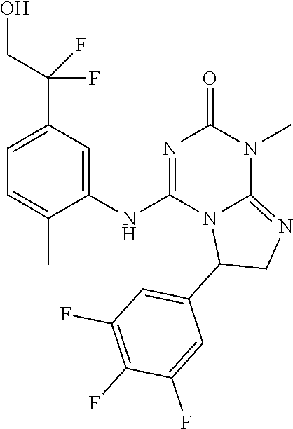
C1=C(C(CO)(F)F)C=C(NC2=NC(=O)N(C)C3=NCC(C4=CC(F)=C(F)C(F)=C4)N23)C(C)=C1
